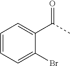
C1=CC=C(Br)C(C(C)=O)=C1
